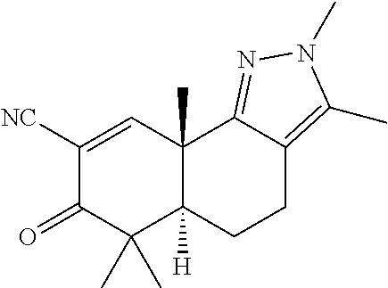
C1([NC])=CC2(C)C([H])(C(C)(C)C1=O)CCC1=C(C)N(C)N=C21
